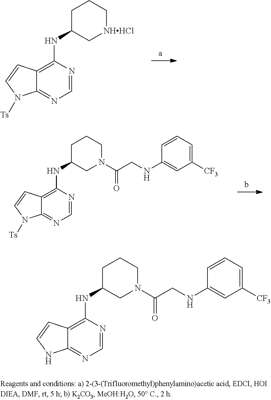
C1=NC(NC2C[NHHCl]CCC2)=C2C(=N1)N([Ts])C=C2.C1=NC(NC2CN(C(CNC3=CC([CF3])=CC=C3)=O)CCC2)=C2C(=N1)N([Ts])C=C2.C1=NC(NC2CN(C(CNC3=CC([CF3])=CC=C3)=O)CCC2)=C2C(=N1)NC=C2
